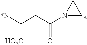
C(CC(N1CC1)=O)([*N])[HO2C]
